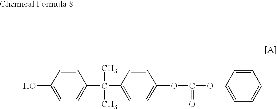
C1=CC(O)=CC=C1C(C1=CC=C(OC(=O)OC2=CC=CC=C2)C=C1)(C)C
